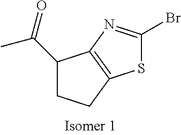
C1(C(=O)C)CCC2=C1N=C(Br)S2
